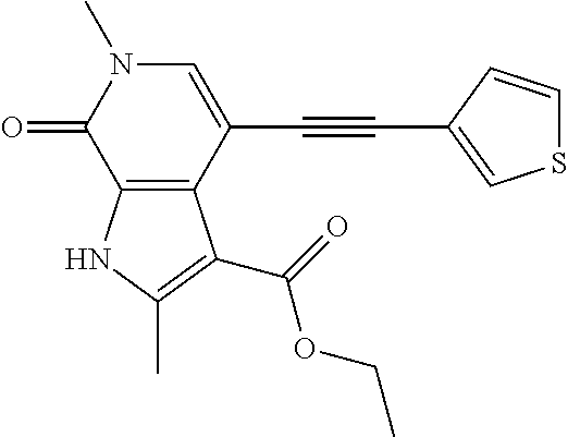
C(C1=CN(C)C(=O)C2=C1C(C(=O)OCC)=C(C)N2)#CC1=CSC=C1
